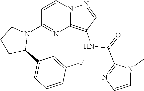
C12=C(NC(=O)C3=NC=CN3C)C=NN1C=CC(N1CCCC1C1=CC=CC(F)=C1)=N2
